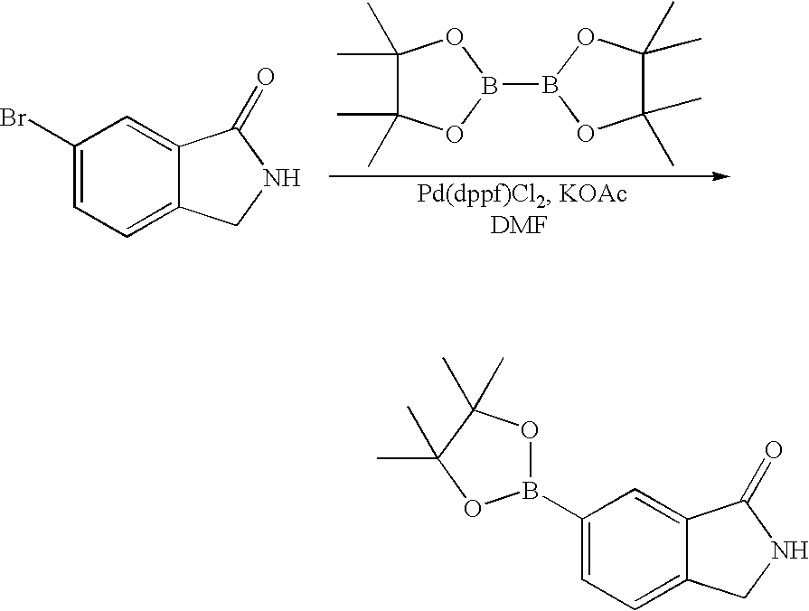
C1(C)(C)C(C)(C)OB(B2OC(C)(C)C(C)(C)O2)O1.C1(Br)=CC=C2C(=C1)C(=O)NC2.C1(B2OC(C)(C)C(C)(C)O2)=CC=C2C(=C1)C(=O)NC2
